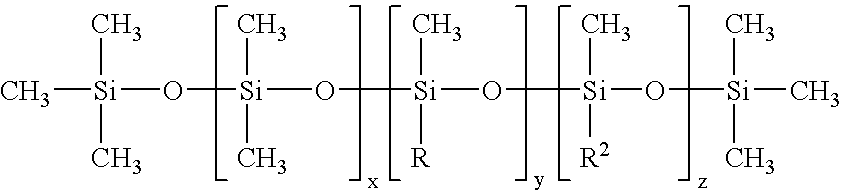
C[Si](O[Si](C)(C)O[Si](C)([R])O[Si](C)([R2])O[Si](C)(C)C)(C)C
